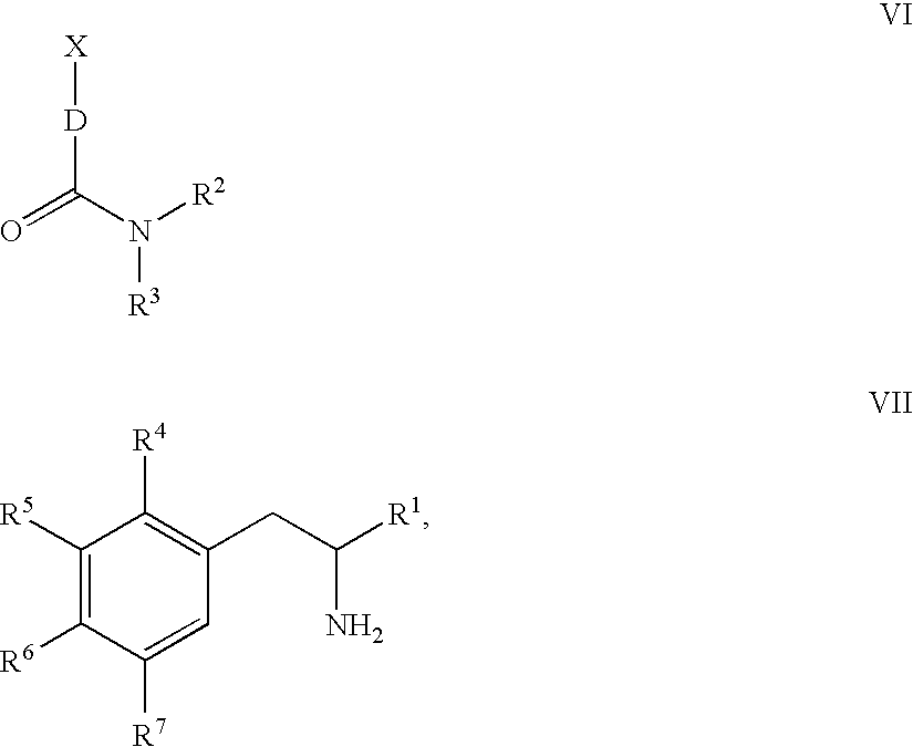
[X][D]C(=O)N([R2])[R3].C1([R5])=C([R6])C([R7])=CC(CC(N)[R1])=C1[R4]
